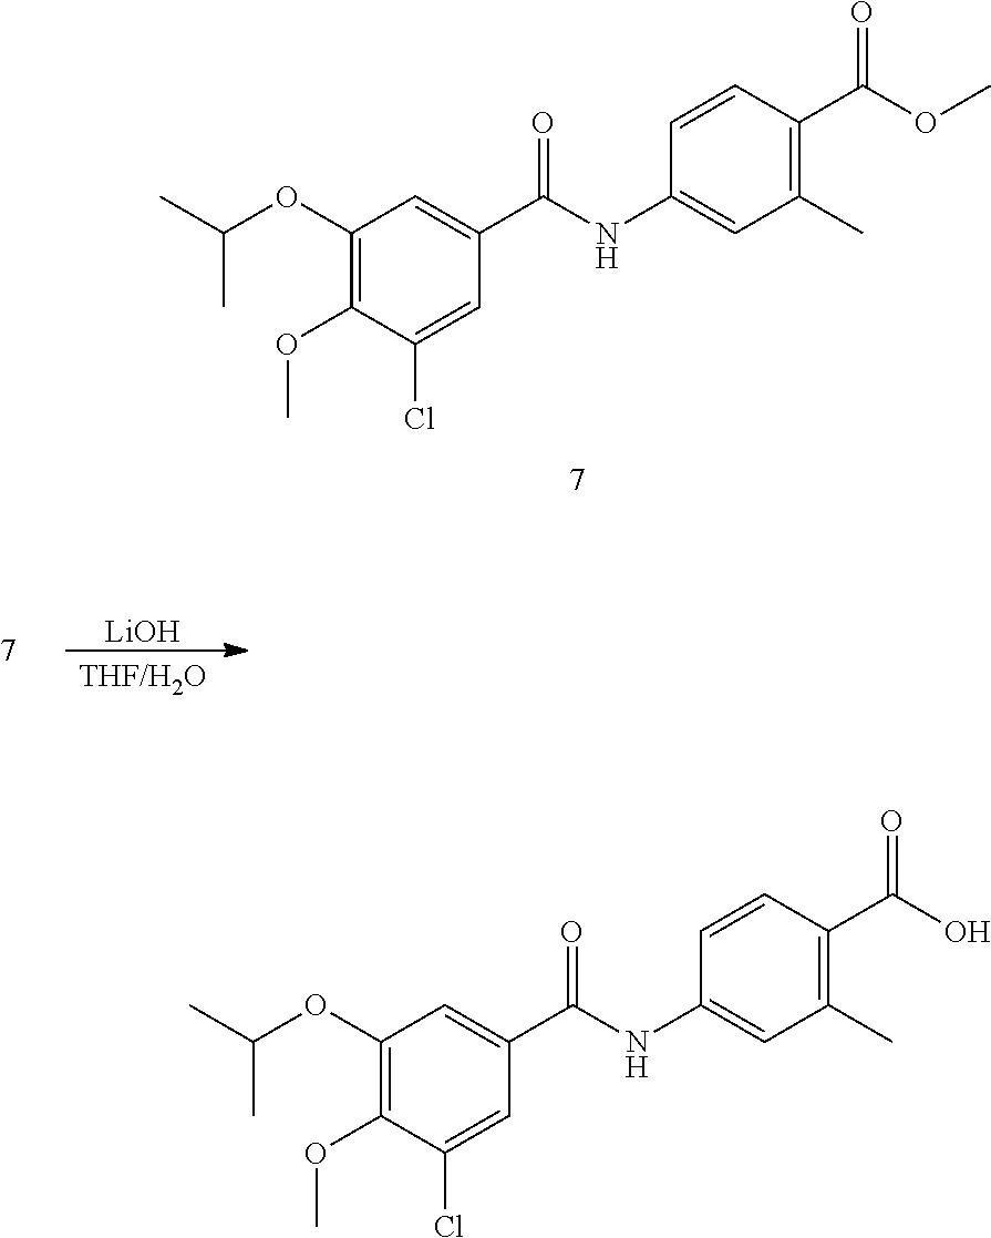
C1(OC(C)C)=C(OC)C(Cl)=CC(C(NC2=CC(C)=C(C(OC)=O)C=C2)=O)=C1.[LiOH].[THF/H2O].C1(OC(C)C)=C(OC)C(Cl)=CC(C(NC2=CC(C)=C(C(O)=O)C=C2)=O)=C1
